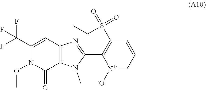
C1(C(F)(F)F)=CC2=C(C(=O)N1OC)N(C)C(C1=C(S(=O)(=O)CC)C=CC=[N+`]1[-O])=N2
